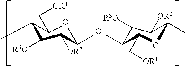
C(C(C(C(C)C)[OR2])[R3O])(C(C)C[OR1])C.O.C(C(C(C(C)C)[OR2])[R3O])(C(C)C[OR1])C.O.O
